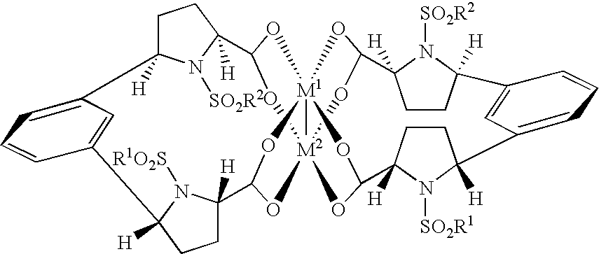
[SO2R2]N1C2([H])CCC1([H])C1O[M2]345OC(O[M1]36(O1)OC(O4)C1([H])CCC([H])(N1[R1O2S])C1=CC(=CC=C1)C1([H])CCC([H])(C(O5)O6)N1[SO2R2])C1([H])N([SO2R1])C([H])(CC1)C1=CC=CC2=C1
